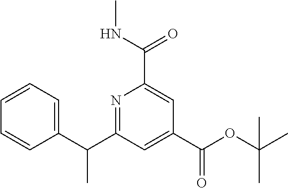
N1=C(C(C2=CC=CC=C2)C)C=C(C(OC(C)(C)C)=O)C=C1C(NC)=O
